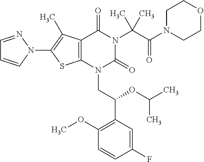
C12=C(C(C)=C(N3C=CC=N3)S1)C(=O)N(C(C(N1CCOCC1)=O)(C)C)C(=O)N2CC(C1=C(OC)C=CC(F)=C1)OC(C)C
